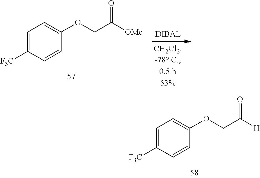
C1=C([F3C])C=CC(OCC([H])=O)=C1.C1=C([F3C])C=CC(OCC([OMe])=O)=C1
